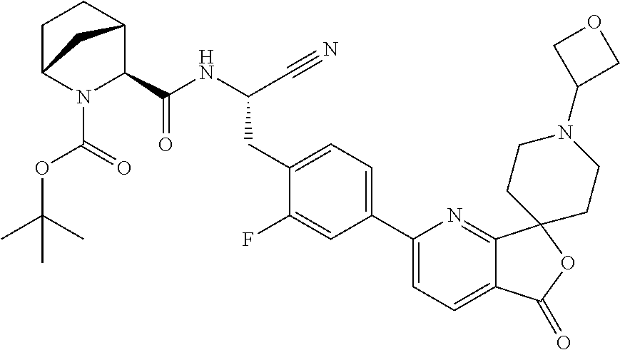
N(C(C#N)CC1=CC=C(C2=CC=C3C(=N2)C2(OC3=O)CCN(C3COC3)CC2)C=C1F)C(=O)C1C2CCC(N1C(OC(C)(C)C)=O)C2
